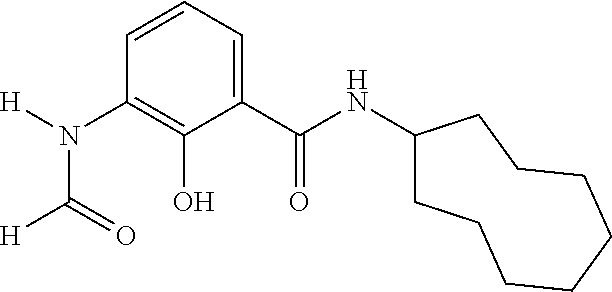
N(C1=C(O)C(C(NC2CCCCCCCC2)=O)=CC=C1)([H])C(=O)[H]
